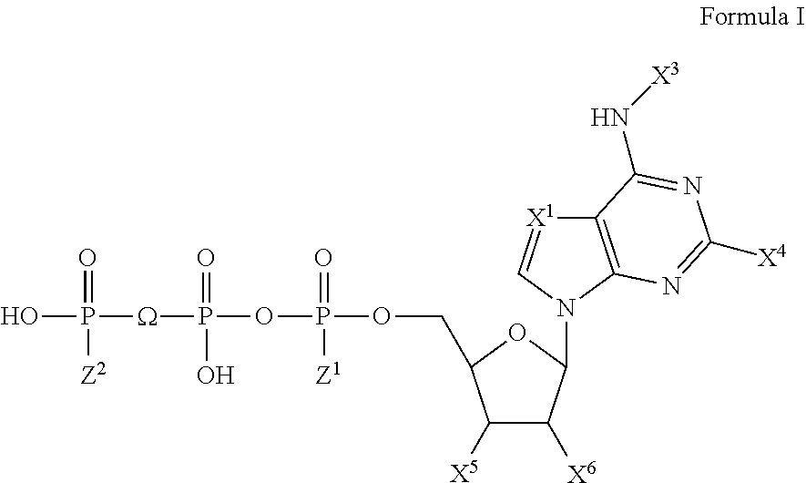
OP([W]P(OP(OCC1C([X5])C([X6])C(N2C3=C([X1]=C2)C(N[X3])=NC([X4])=N3)O1)(=O)[Z1])(=O)O)(=O)[Z2]
